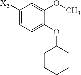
C1([X2])=CC=C(OC2CCCCC2)C(OC)=C1
